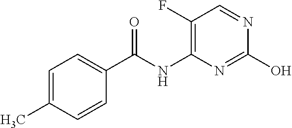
C1(F)=C(NC(C2=CC=C(C)C=C2)=O)N=C(O)N=C1
